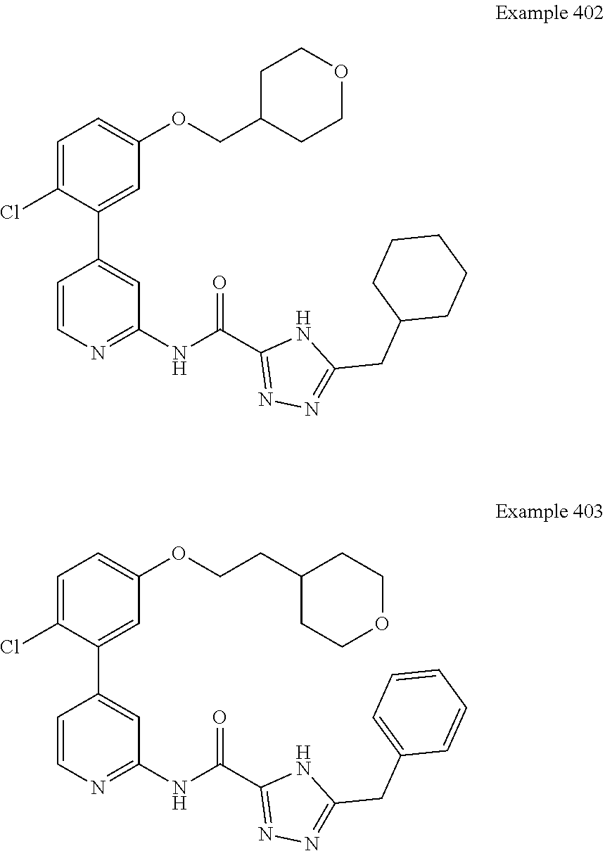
C1=C(Cl)C(C2=CC(NC(C3=NN=C(CC4CCCCC4)N3)=O)=NC=C2)=CC(OCC2CCOCC2)=C1.C1=C(OCCC2CCOCC2)C=C(C2=CC(NC(C3=NN=C(CC4=CC=CC=C4)N3)=O)=NC=C2)C(Cl)=C1
